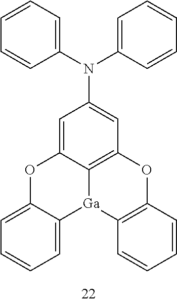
C1=C2C3=C(C=C1N(C1=CC=CC=C1)C1=CC=CC=C1)OC1=C([Ga]3C3=CC=CC=C3O2)C=CC=C1
